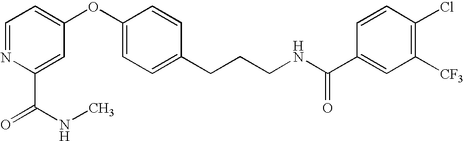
C1=NC(C(NC)=O)=CC(OC2=CC=C(CCCNC(C3=CC([CF3])=C(Cl)C=C3)=O)C=C2)=C1
